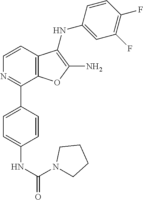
C1=CC2=C(C(C3=CC=C(NC(=O)N4CCCC4)C=C3)=N1)OC(N)=C2NC1=CC(F)=C(F)C=C1
